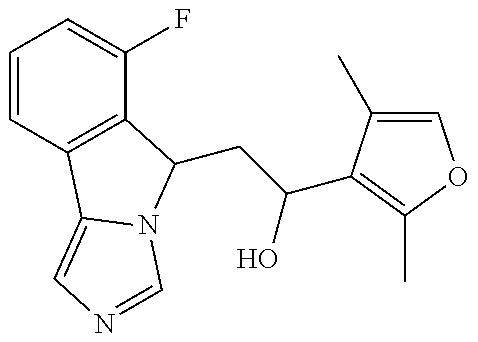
C1=CC2=C(C(F)=C1)C(CC(O)C1=C(C)OC=C1C)N1C2=CN=C1
